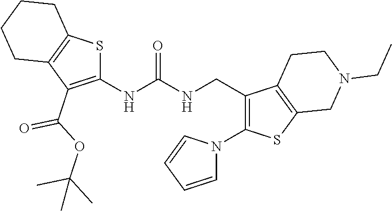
C1(CNC(NC2=C(C(=O)OC(C)(C)C)C3=C(S2)CCCC3)=O)=C(N2C=CC=C2)SC2=C1CCN(CC)C2
